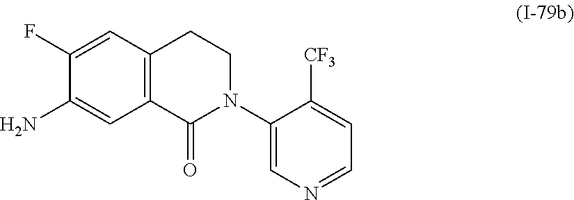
C12=C(C(=O)N(C3=CN=CC=C3[CF3])CC1)C=C(N)C(F)=C2
